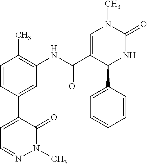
C1=CC(C)=C(NC(C2=CN(C)C(=O)NC2C2=CC=CC=C2)=O)C=C1C1=CC=NN(C)C1=O
